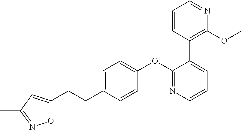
C1=C(CCC2=CC(C)=NO2)C=CC(OC2=NC=CC=C2C2=C(OC)N=CC=C2)=C1
